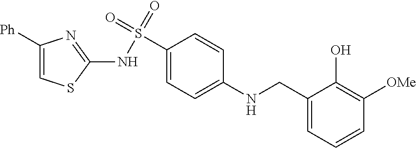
C1(NS(=O)(=O)C2=CC=C(NCC3=CC=CC([OMe])=C3O)C=C2)=NC([Ph])=CS1
